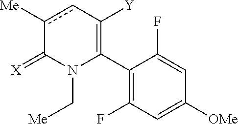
C1(C2=C([Y])cc([Me])C(=[X])N2C[Me])=C(F)C=C([OMe])C=C1F
